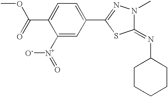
C1([N+]([O-])=O)=CC(C2=NN(C)C(=NC3CCCCC3)S2)=CC=C1C(=O)OC
